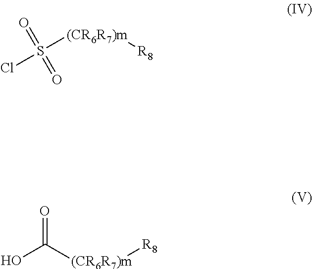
S(=O)([(CR6R7)m][R8])(Cl)=O.O=C([(CR6R7)m][R8])O
